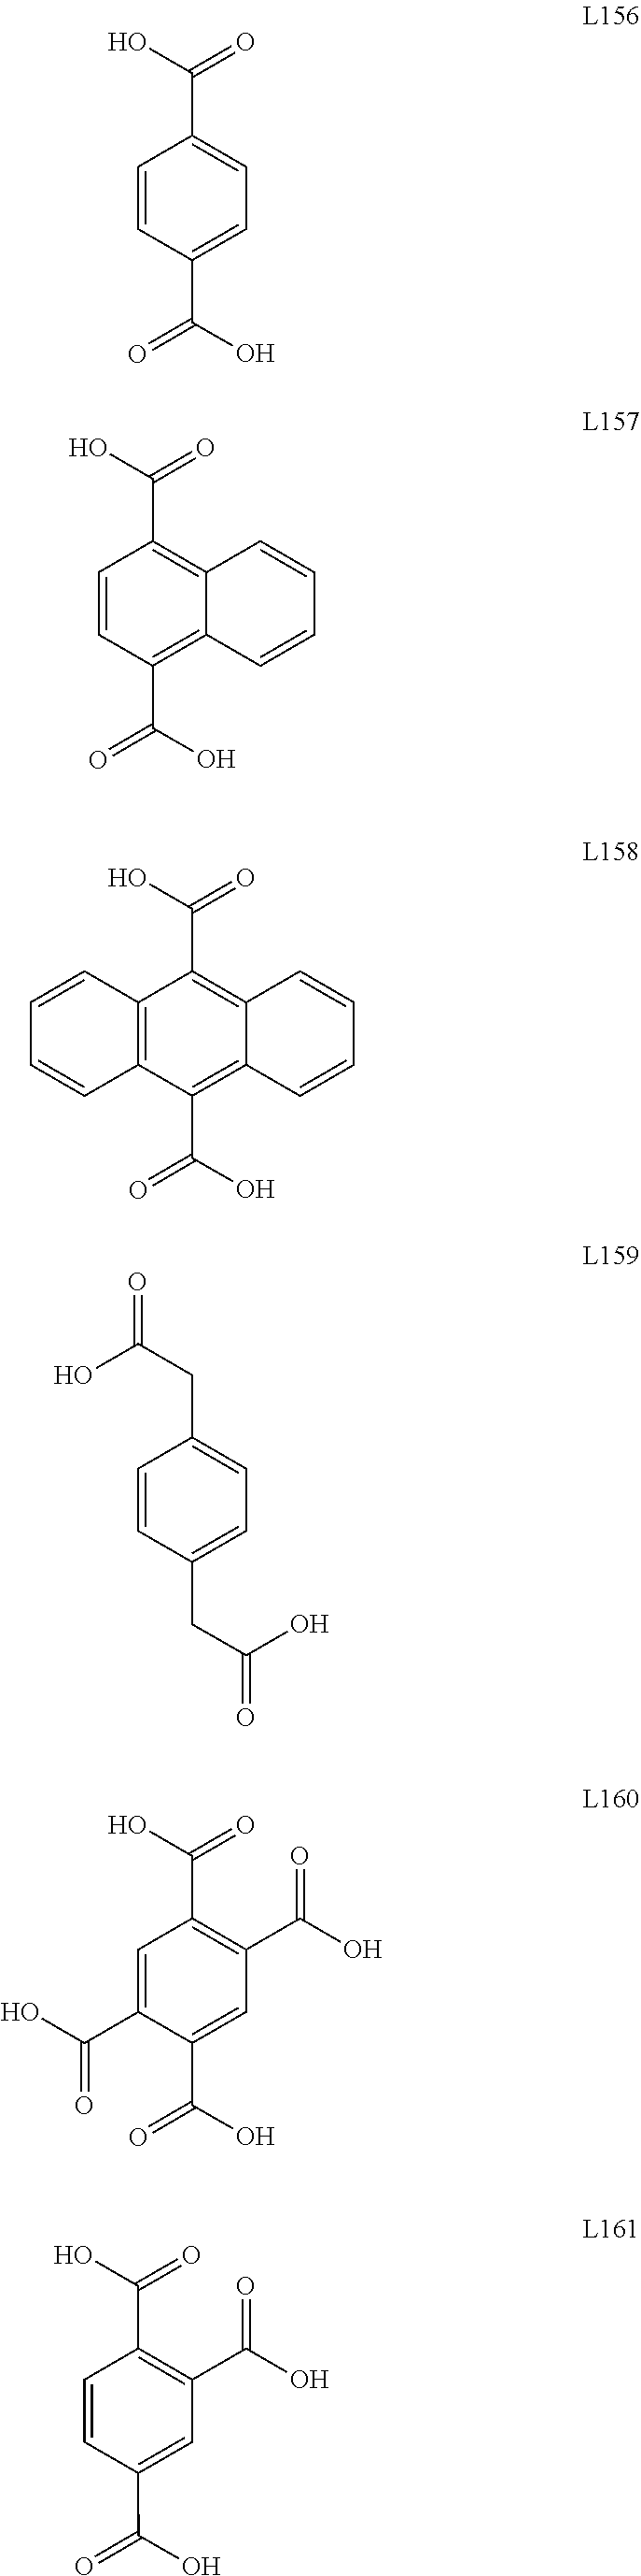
C1(C(O)=O)=CC=C(C(O)=O)C=C1.C1(C(O)=O)=C2C(=C(C(O)=O)C=C1)C=CC=C2.C1(C(O)=O)=C2C(=C(C(O)=O)C3=C1C=CC=C3)C=CC=C2.C1(CC(O)=O)=CC=C(CC(O)=O)C=C1.C1(C(O)=O)=CC(C(=O)O)=C(C(O)=O)C=C1C(O)=O.C1(C(O)=O)=CC(C(=O)O)=C(C(O)=O)C=C1
